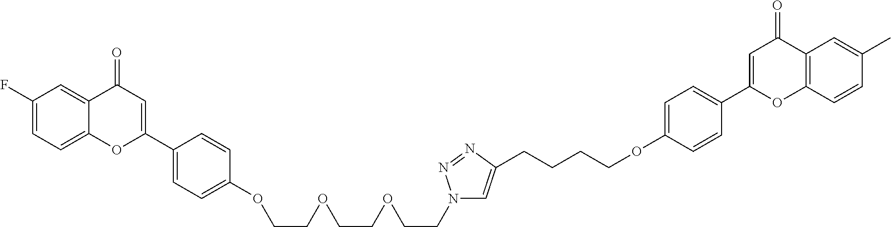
C1(F)=CC=C2C(=C1)C(=O)C=C(C1=CC=C(OCCOCCOCCN3C=C(CCCCOC4=CC=C(C5=CC(=O)C6=C(O5)C=CC(C)=C6)C=C4)N=N3)C=C1)O2
